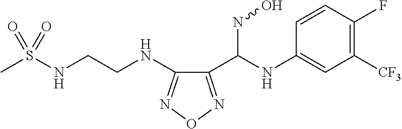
C1(C(NO)NC2=CC([CF3])=C(F)C=C2)=NON=C1NCCNS(C)(=O)=O
